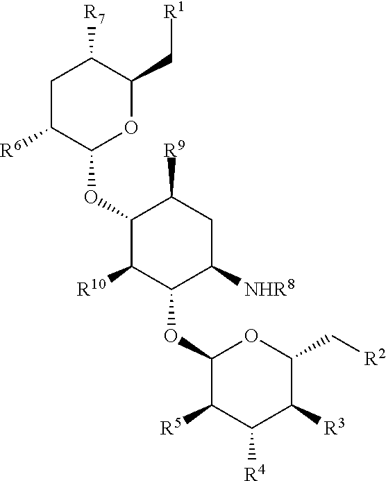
C1C([R6])C(OC2C([R10])C(OC3C([R5])C([R4])C([R3])C(C[R2])O3)C([NHR8])CC2[R9])OC(C[R1])C1[R7]
